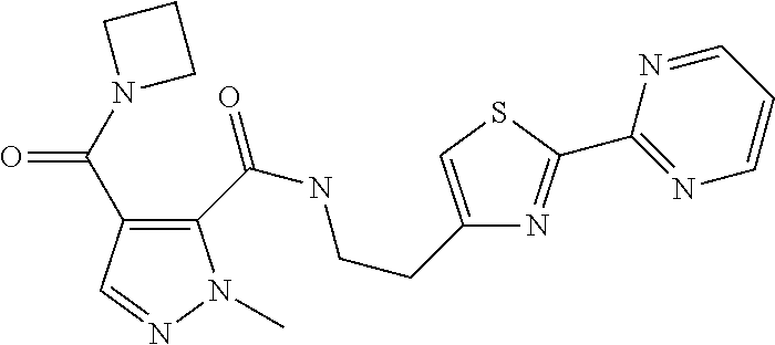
C1(C(NCCC2=CSC(C3=NC=CC=N3)=N2)=O)=C(C(N2CCC2)=O)C=NN1C
